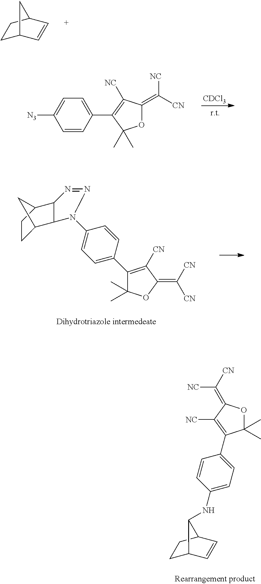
C1(NC2C3CCC2C=C3)=CC=C(C2=C([NC])C(=C([CN])[NC])OC2(C)C)C=C1.C1C2C=CC(C1)C2.[CDCl3].C1=CC(C2=C([NC])C(=C([CN])[NC])OC2(C)C)=CC=C1[N3].C1=C(C2=C([CN])C(=C([CN])[CN])OC2(C)C)C=CC(N2C3C4CCC(C3N=N2)C4)=C1
